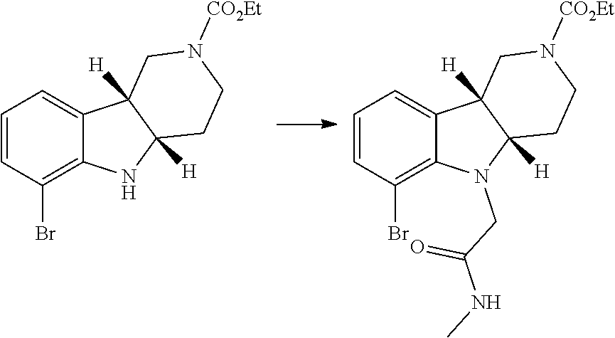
C1=CC(Br)=C2C(=C1)C1([H])C([H])(N2)CCN([CO2Et])C1.C1=CC(Br)=C2C(=C1)C1([H])C([H])(N2CC(NC)=O)CCN([CO2Et])C1
